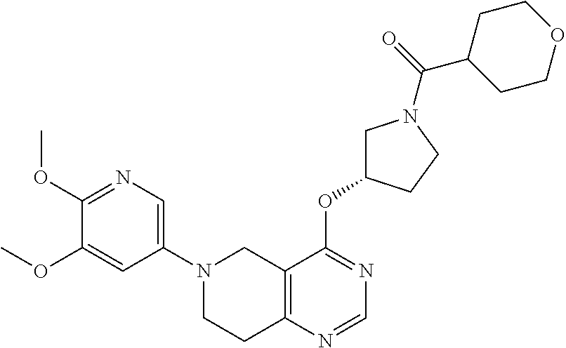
C1(N2CCC3=C(C2)C(OC2CN(C(=O)C4CCOCC4)CC2)=NC=N3)=CN=C(OC)C(OC)=C1
